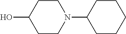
C1CC(O)CCN1C1CCCCC1
